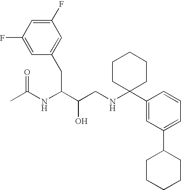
C1(F)=CC(CC(C(CNC2(C3=CC(C4CCCCC4)=CC=C3)CCCCC2)O)NC(C)=O)=CC(F)=C1
